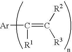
[Ar]C(=C([R3])[R2])[R1]
